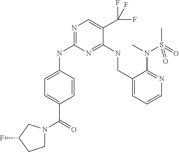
C1=C(C(N2CCC(F)C2)=O)C=CC(NC2=NC=C(C(F)(F)F)C(NCC3=CC=CN=C3N(C)S(C)(=O)=O)=N2)=C1
